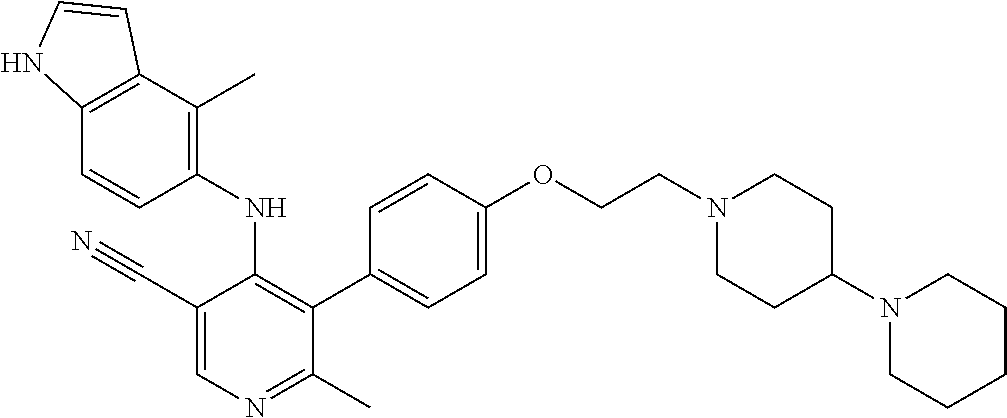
C1(NC2=C(C3=CC=C(OCCN4CCC(N5CCCCC5)CC4)C=C3)C(C)=NC=C2C#N)=C(C)C2=C(C=C1)NC=C2
